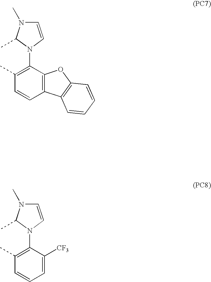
C1=CN(C2=C(C)C=CC=C2[CF3])C(C)N1C.C1=CN(C2=C(C)C=CC3=C2OC2=C3C=CC=C2)C(C)N1C
